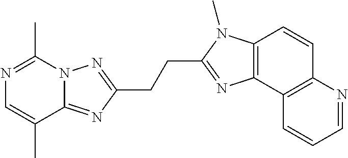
N1=C(C)N2C(=NC(CCC3=NC4=C(N3C)C=CC3=C4C=CC=N3)=N2)C(C)=C1
